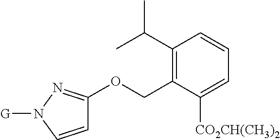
C1=CN([G])N=C1OCC1=C(C(C)C)C=CC=C1[CO2CH(CH3)2]
